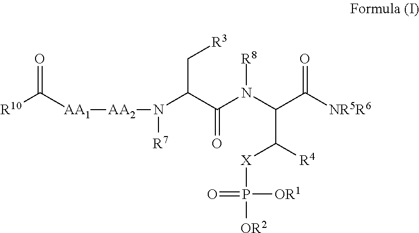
[R10]C([AA1][AA2]N([R7])C(C(N(C(C([NR5R6])=O)C([R4])[X]P(=O)([OR1])[OR2])[R8])=O)C[R3])=O
